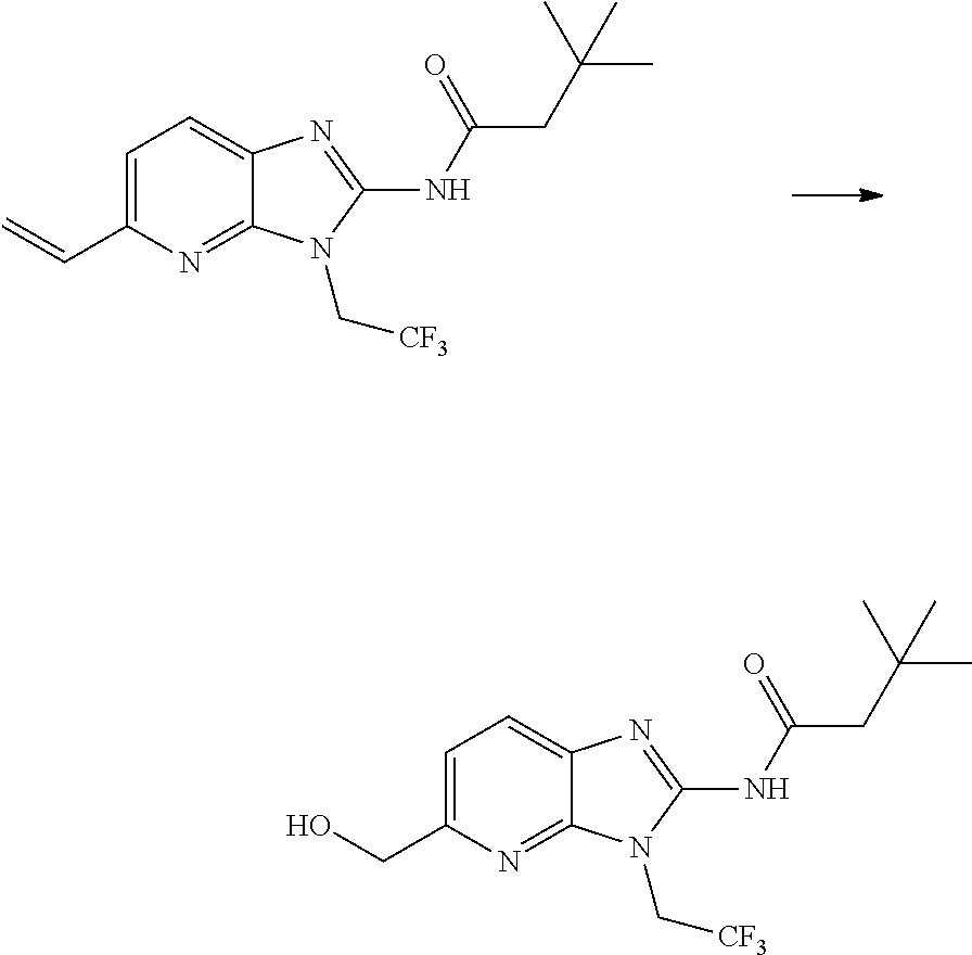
C1=C(C=C)N=C2C(=C1)N=C(NC(CC(C)(C)C)=O)N2C[CF3].C1=C(CO)N=C2C(=C1)N=C(NC(CC(C)(C)C)=O)N2C[CF3]
